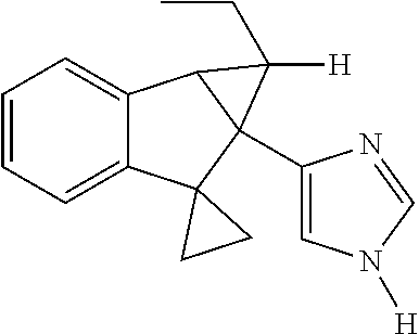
C1=C2C(=CC=C1)C1C(C3=CN([H])C=N3)(C23CC3)C1([H])CC
